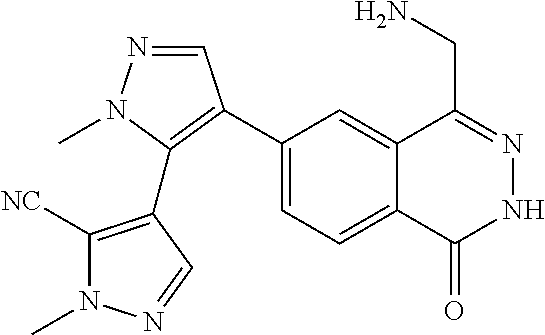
C1(C2=C(C3=C([NC])N(C)N=C3)N(C)N=C2)=CC=C2C(=C1)C(CN)=NNC2=O
